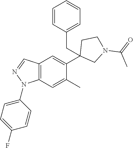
C12=C(C=C(C)C(C3(CC4=CC=CC=C4)CN(C(=O)C)CC3)=C1)N(C1=CC=C(F)C=C1)N=C2
